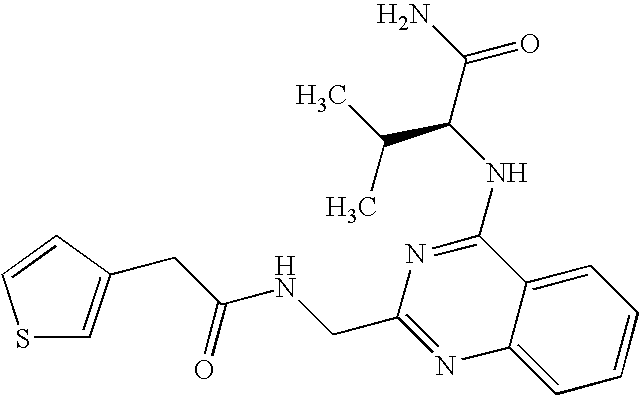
C1=C2C(=CC=C1)C(NC(C(N)=O)C(C)C)=NC(CNC(CC1=CSC=C1)=O)=N2
